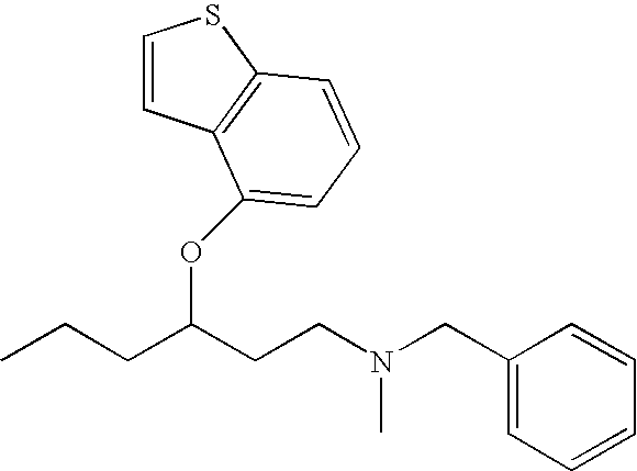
N(CCC(CCC)OC1=CC=CC2=C1C=CS2)(CC1=CC=CC=C1)C
